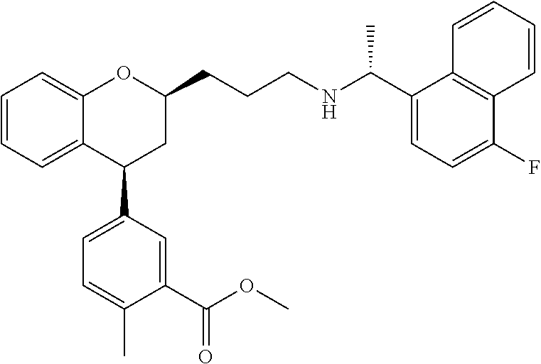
C12=CC=CC=C1C(C1=CC=C(C)C(C(OC)=O)=C1)CC(CCCNC(C1=CC=C(F)C3=C1C=CC=C3)C)O2
